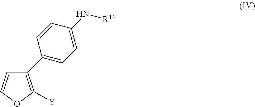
C1=COC([Y])=C1C1=CC=C(N[R14])C=C1
